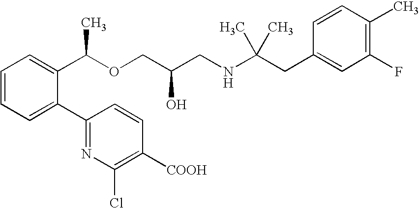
C1(F)=C(C)C=CC(CC(NCC(COC(C2=CC=CC=C2C2=NC(Cl)=C([COOH])C=C2)C)O)(C)C)=C1
